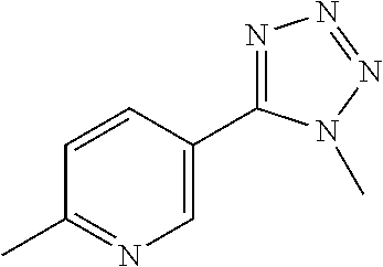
C1=CC(C2=NN=NN2C)=CN=C1C
